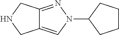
C12=CN(C3CCCC3)N=C1CNC2
